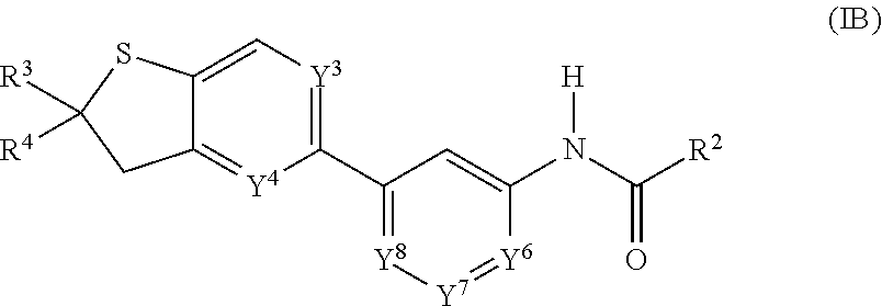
[R3]C1([R4])CC2=[Y4]C(C3=[Y8][Y7]=[Y6]C(N(C([R2])=O)[H])=C3)=[Y3]C=C2S1
